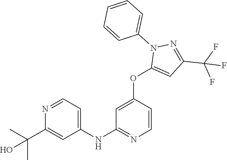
C1(NC2=NC=CC(OC3=CC(C(F)(F)F)=NN3C3=CC=CC=C3)=C2)=CC=NC(C(C)(C)O)=C1
